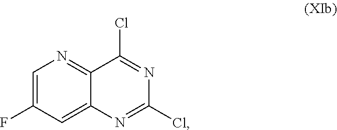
ClC1=NC(Cl)=NC2=CC(F)=CN=C12
